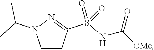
C1=CC(S(NC(=O)[OMe])(=O)=O)=NN1C(C)C
